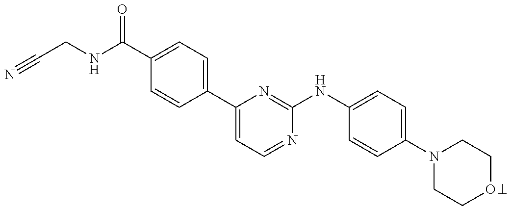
C(CNC(C1=CC=C(C2=CC=NC(NC3=CC=C(N4CCOCC4)C=C3)=N2)C=C1)=O)#N
